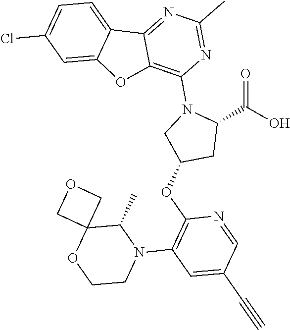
C1=C(Cl)C=C2C(=C1)C1=NC(C)=NC(N3C(C(=O)O)CC(OC4=C(N5C(C)C6(OCC5)COC6)C=C(C#C)C=N4)C3)=C1O2
